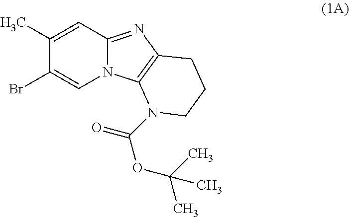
BrC1=CN2C(=NC3=C2N(C(=O)OC(C)(C)C)CCC3)C=C1C
